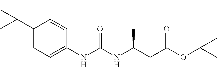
C(NC(C)CC(OC(C)(C)C)=O)(=O)NC1=CC=C(C(C)(C)C)C=C1
